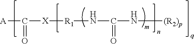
[A]C([X][R1]NC(N[(R2)p])=O)=O
